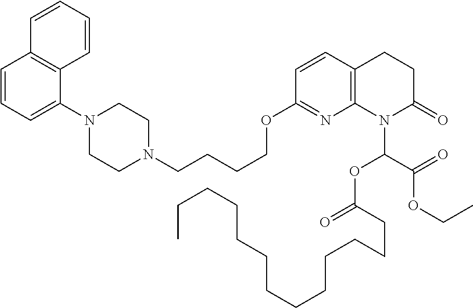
C1=CC=C(N2CCN(CCCCOC3=NC4=C(C=C3)CCC(=O)N4C(OC(CCCCCCCCCCCCC)=O)C(OCC)=O)CC2)C2=C1C=CC=C2
